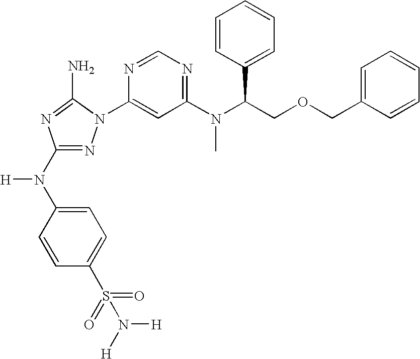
N1=C(N(C2=CC=C(S(=O)(=O)N([H])[H])C=C2)[H])N=C(N)N1C1=CC(N(C(COCC2=CC=CC=C2)C2=CC=CC=C2)C)=NC=N1
